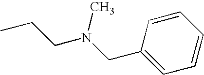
C1(CN(CCC)C)=CC=CC=C1
